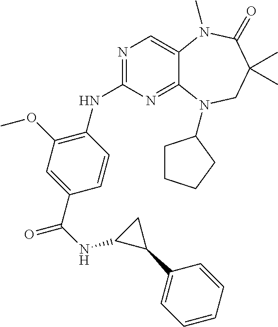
N1=C(NC2=C(OC)C=C(C(=O)NC3C(C4=CC=CC=C4)C3)C=C2)N=C2C(=C1)N(C)C(=O)C(C)(C)CN2C1CCCC1
